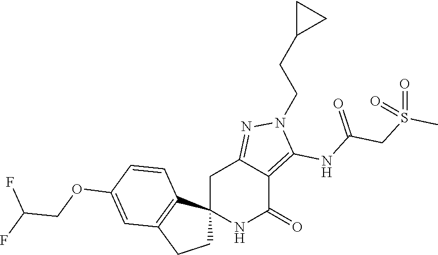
C12(NC(=O)C3=C(NC(CS(C)(=O)=O)=O)N(CCC4CC4)N=C3C1)CCC1=C2C=CC(OCC(F)F)=C1
